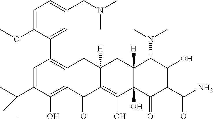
C1=C(C(C)(C)C)C(O)=C2C(=C1C1=CC(CN(C)C)=CC=C1OC)CC1([H])C(=C(O)C3(O)C([H])(C1)C(N(C)C)C(O)=C(C(N)=O)C3=O)C2=O
